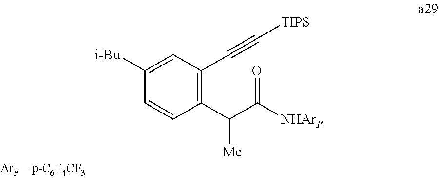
[NHArF]C(C([Me])C1=C(C#C[TIPS])C=C([i-Bu])C=C1)=O
